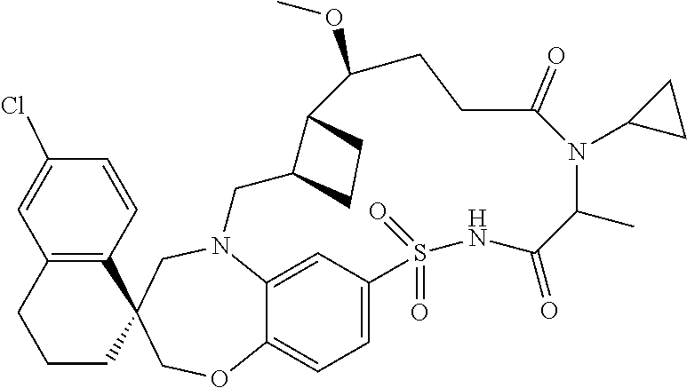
N12C3=CC(=CC=C3OCC3(C4=C(C=C(Cl)C=C4)CCC3)C1)S(=O)(=O)NC(=O)C(C)N(C1CC1)C(=O)CCC(OC)C1C(C2)CC1
